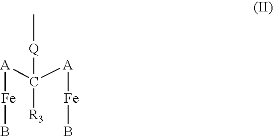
[A](C([A][Fe]B)([Q]C)[R3])[Fe]B
